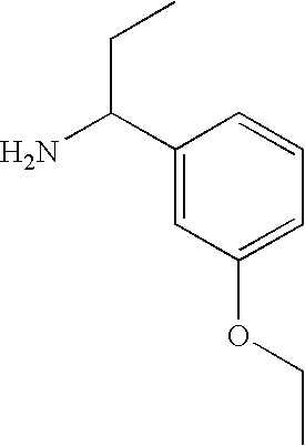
NC(C1=CC(OCC)=CC=C1)CC
